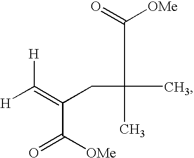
[H]C(=C(CC(C)(C(=O)[OMe])C)C([OMe])=O)[H]
